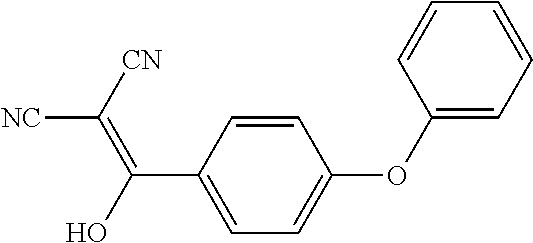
C(C1=CC=C(OC2=CC=CC=C2)C=C1)(O)=C([CN])[NC]
